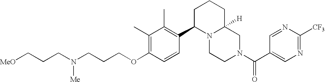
C(OC1=C(C)C(C)=C(C2N3C([H])(CN(C(=O)C4=CN=C([CF3])N=C4)CC3)CCC2)C=C1)CCN(CCC[MeO])[Me]
